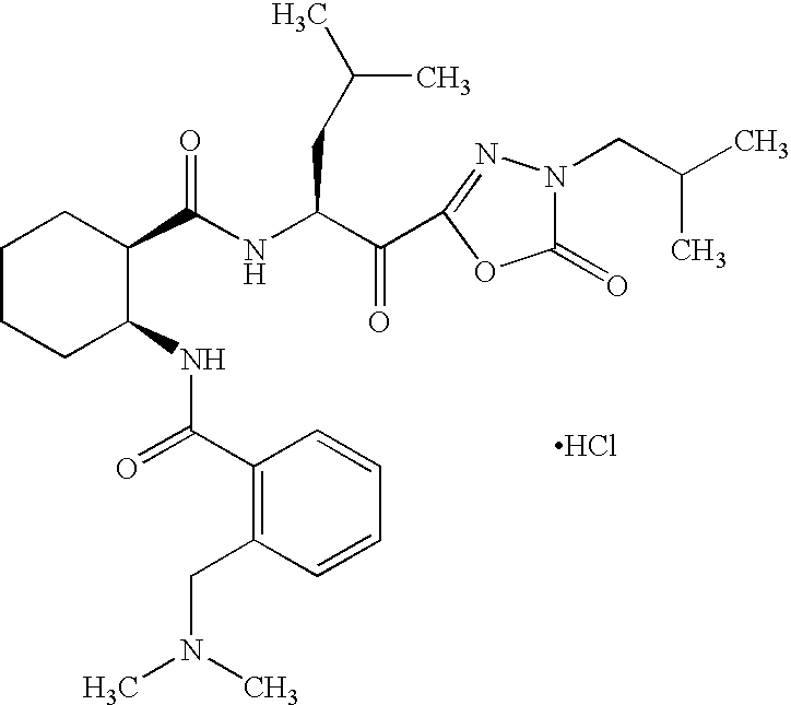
C1(C(NC(CC(C)C)C(=O)C2=NN(CC(C)C)C(=O)O2)=O)CCCCC1NC(C1=C(CN(C)C)C=CC=C1)=O.Cl
